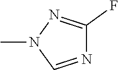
N1=CN(C)N=C1F
